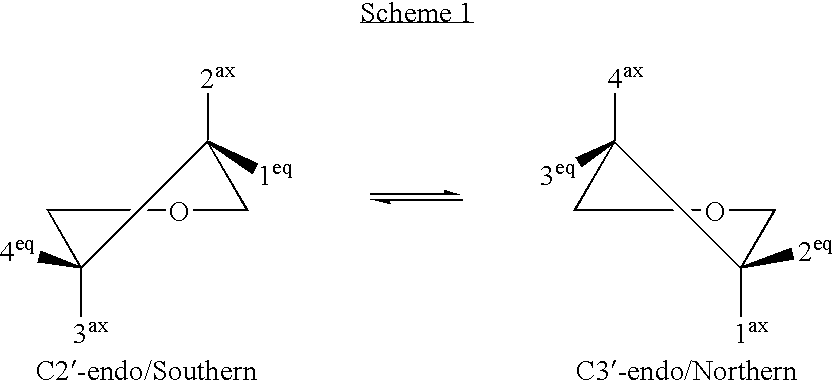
O1CC([1ax])([2eq])C([4ax])([3eq])C1.O1CC([3ax])([4eq])C([2ax])([1eq])C1
